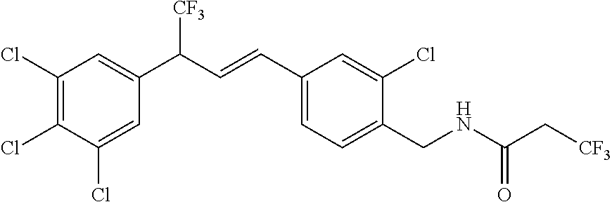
C1(CNC(C[CF3])=O)=CC=C(C=CC(C2=CC(Cl)=C(Cl)C(Cl)=C2)[CF3])C=C1Cl
